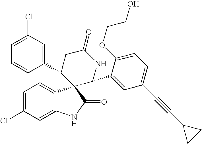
C1=C(Cl)C=C2C(=C1)C1(C(=O)N2)C(C2=CC(Cl)=CC=C2)CC(=O)NC1C1=CC(C#CC2CC2)=CC=C1OCCO
